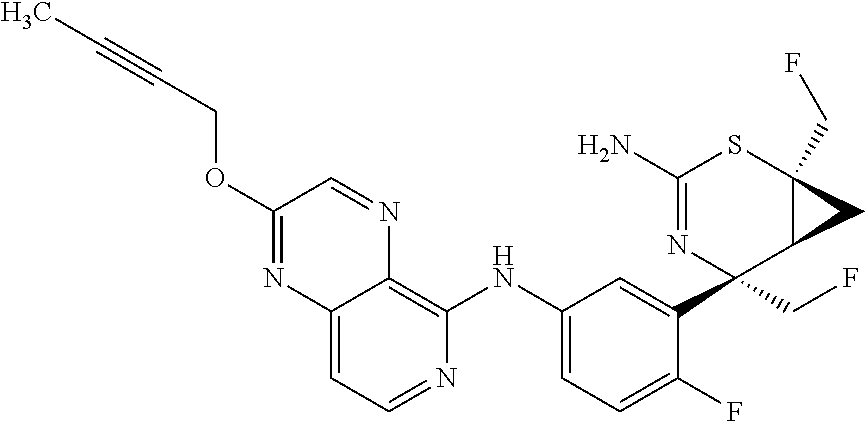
C12=CC=NC(NC3=CC=C(F)C(C4(CF)N=C(N)SC5(CF)C4C5)=C3)=C1N=CC(OCC#CC)=N2
